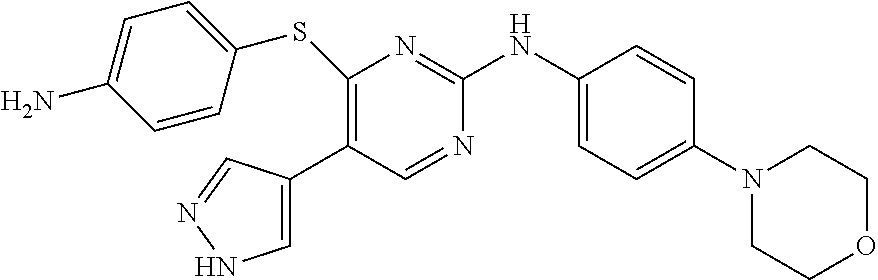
C1(SC2=CC=C(N)C=C2)=C(C2=CNN=C2)C=NC(NC2=CC=C(N3CCOCC3)C=C2)=N1
